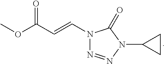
N1(C=CC(OC)=O)N=NN(C2CC2)C1=O
